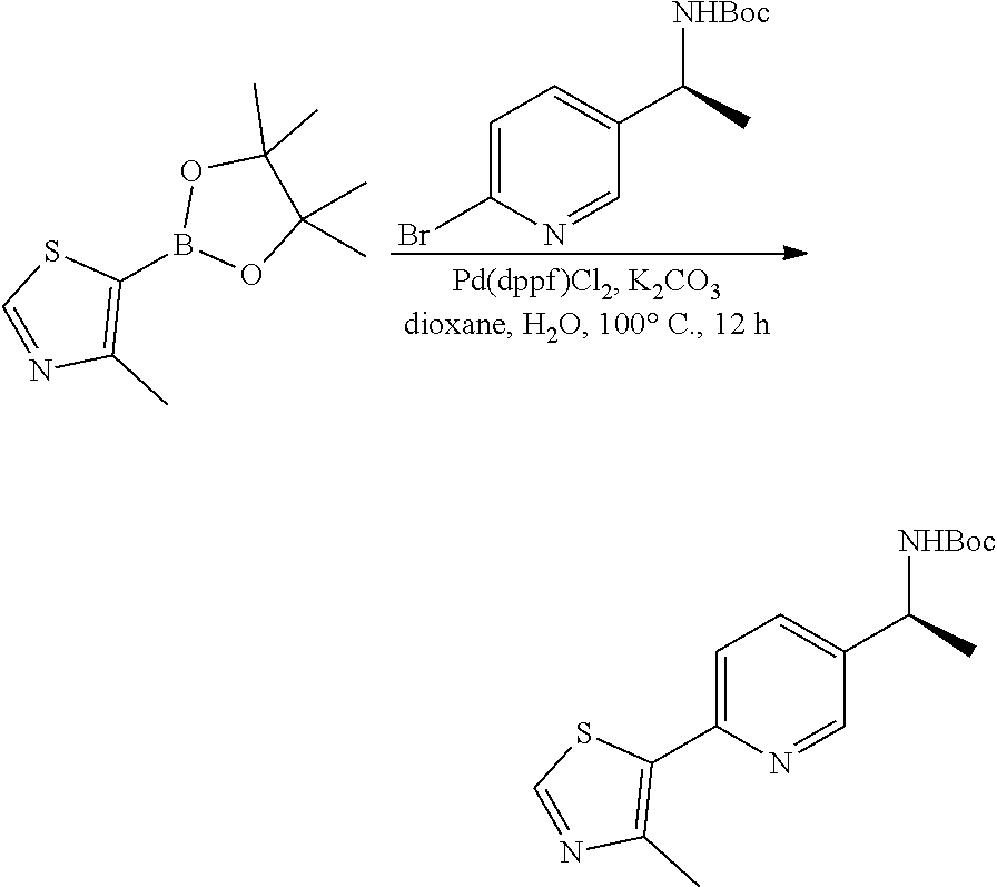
C1=C(Br)N=CC(C(C)[NHBoc])=C1.B1(C2=C(C)N=CS2)OC(C)(C)C(C)(C)O1.C1=C(C2=C(C)N=CS2)N=CC(C(C)[NHBoc])=C1
